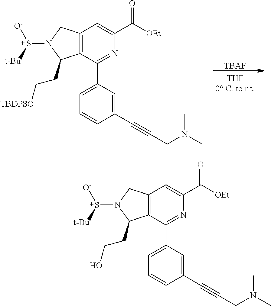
[TBAF].C12=C(C(C3=CC=CC(C#CCN(C)C)=C3)=NC(C([OEt])=O)=C1)C(CC[TBDPSO])N([S+]([t-Bu])[O-])C2.C12=C(C(C3=CC=CC(C#CCN(C)C)=C3)=NC(C([OEt])=O)=C1)C(CCO)N([S+]([t-Bu])[O-])C2
